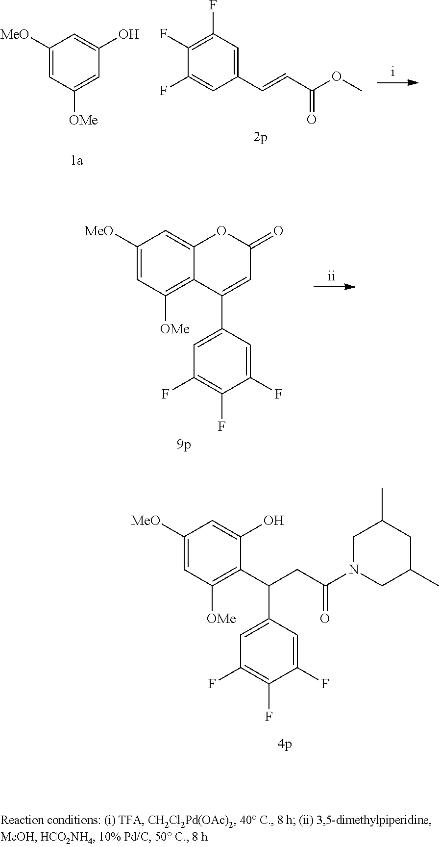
C1([MeO])=CC([OMe])=CC(O)=C1.C1(C=CC(OC)=O)=CC(F)=C(F)C(F)=C1.C1([MeO])=CC([OMe])=C2C(=C1)OC(=O)C=C2C1=CC(F)=C(F)C(F)=C1.C1([MeO])=CC([OMe])=C(C(CC(N2CC(C)CC(C)C2)=O)C2=CC(F)=C(F)C(F)=C2)C(O)=C1
